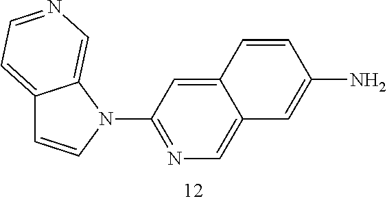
C1=CC2=CC(N3C4=CN=CC=C4C=C3)=NC=C2C=C1N
